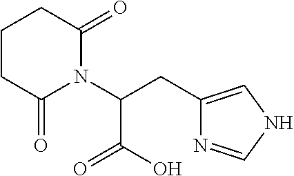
C1(CC(N2C(=O)CCCC2=O)C(O)=O)=CNC=N1
